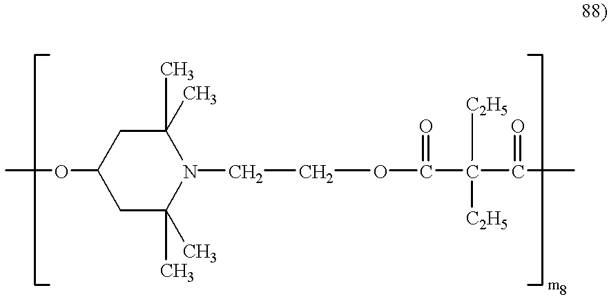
C1(OC)CC(C)(C)N(CCOC(=O)C([C2H5])([C2H5])C(=O)C)C(C)(C)C1
